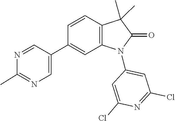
N1=CC(C2=CC3=C(C=C2)C(C)(C)C(=O)N3C2=CC(Cl)=NC(Cl)=C2)=CN=C1C
